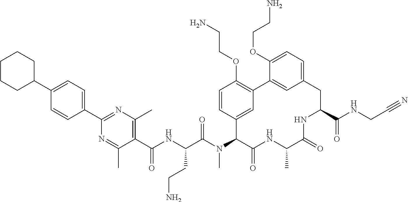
C1=CC(C2=NC(C)=C(C(NC(C(N(C3C(=O)NC(C)C(=O)NC(C(NCC#N)=O)CC4=CC=C(OCCN)C(=C4)C4=C(OCCN)C=CC3=C4)C)=O)CCN)=O)C(C)=N2)=CC=C1C1CCCCC1
